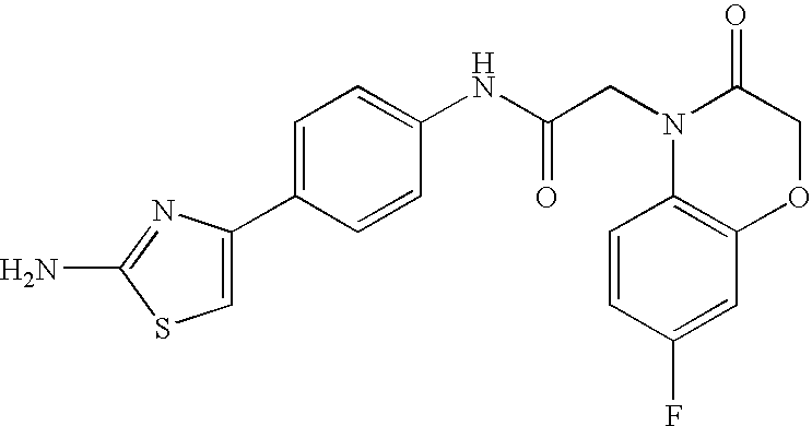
NC1=NC(C2=CC=C(NC(CN3C4=C(OCC3=O)C=C(F)C=C4)=O)C=C2)=CS1
